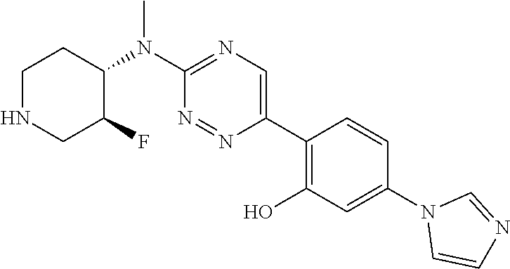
C1NCC(F)C(N(C2=NC=C(C3=C(O)C=C(N4C=CN=C4)C=C3)N=N2)C)C1
